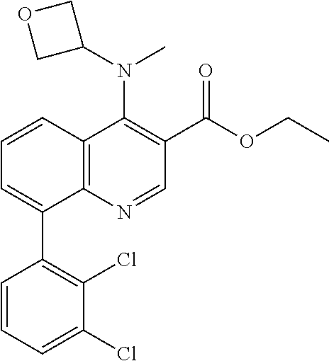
C1=CC2=C(C(C3=C(Cl)C(Cl)=CC=C3)=C1)N=CC(C(OCC)=O)=C2N(C1COC1)C
